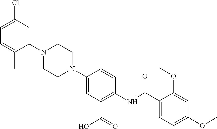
C1=C(Cl)C=C(N2CCN(C3=CC(C(=O)O)=C(NC(C4=CC=C(OC)C=C4OC)=O)C=C3)CC2)C(C)=C1
